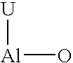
[Al](O)[U]
